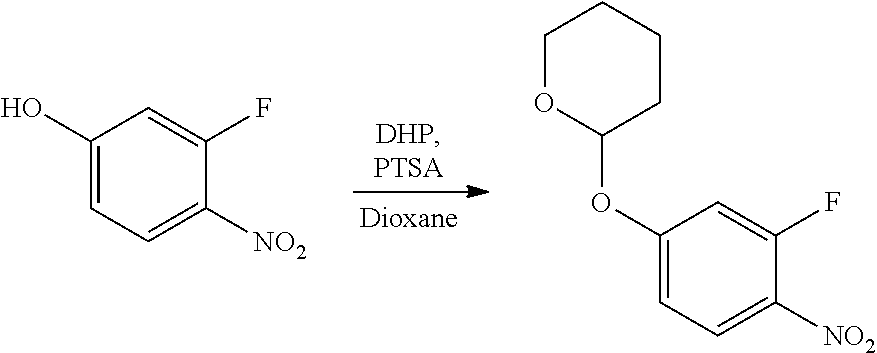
C1(O)=CC=C([NO2])C(F)=C1.C1(OC2CCCCO2)=CC=C([NO2])C(F)=C1
